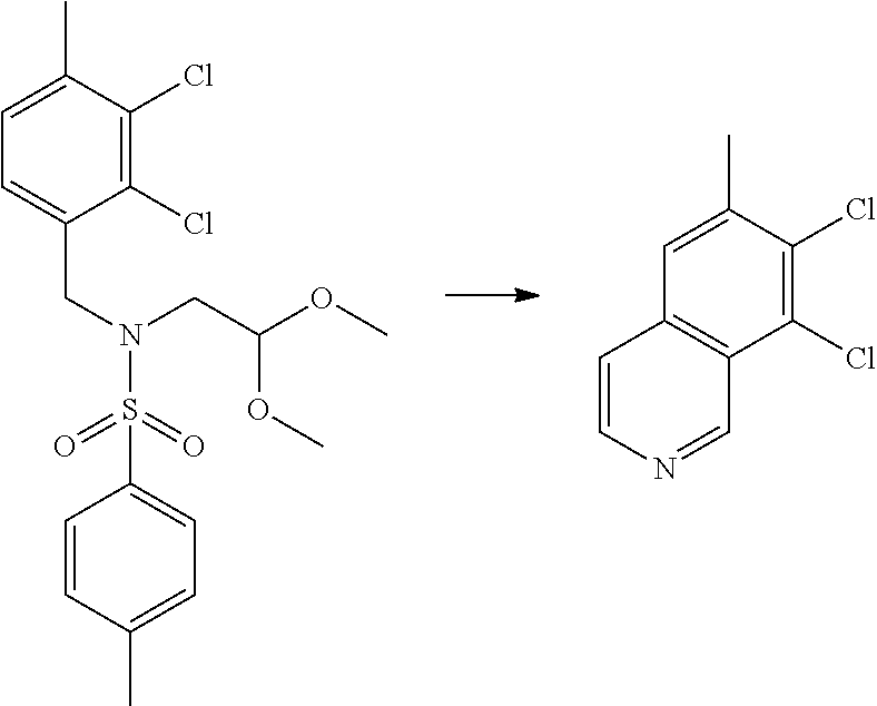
C1=C(C)C(Cl)=C(Cl)C(CN(S(=O)(=O)C2=CC=C(C)C=C2)CC(OC)OC)=C1.C1=C(C)C(Cl)=C(Cl)C2=C1C=CN=C2
